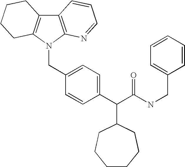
C12=C(N(CC3=CC=C(C(C(NCC4=CC=CC=C4)=O)C4CCCCCC4)C=C3)C3=C1CCCC3)N=CC=C2
